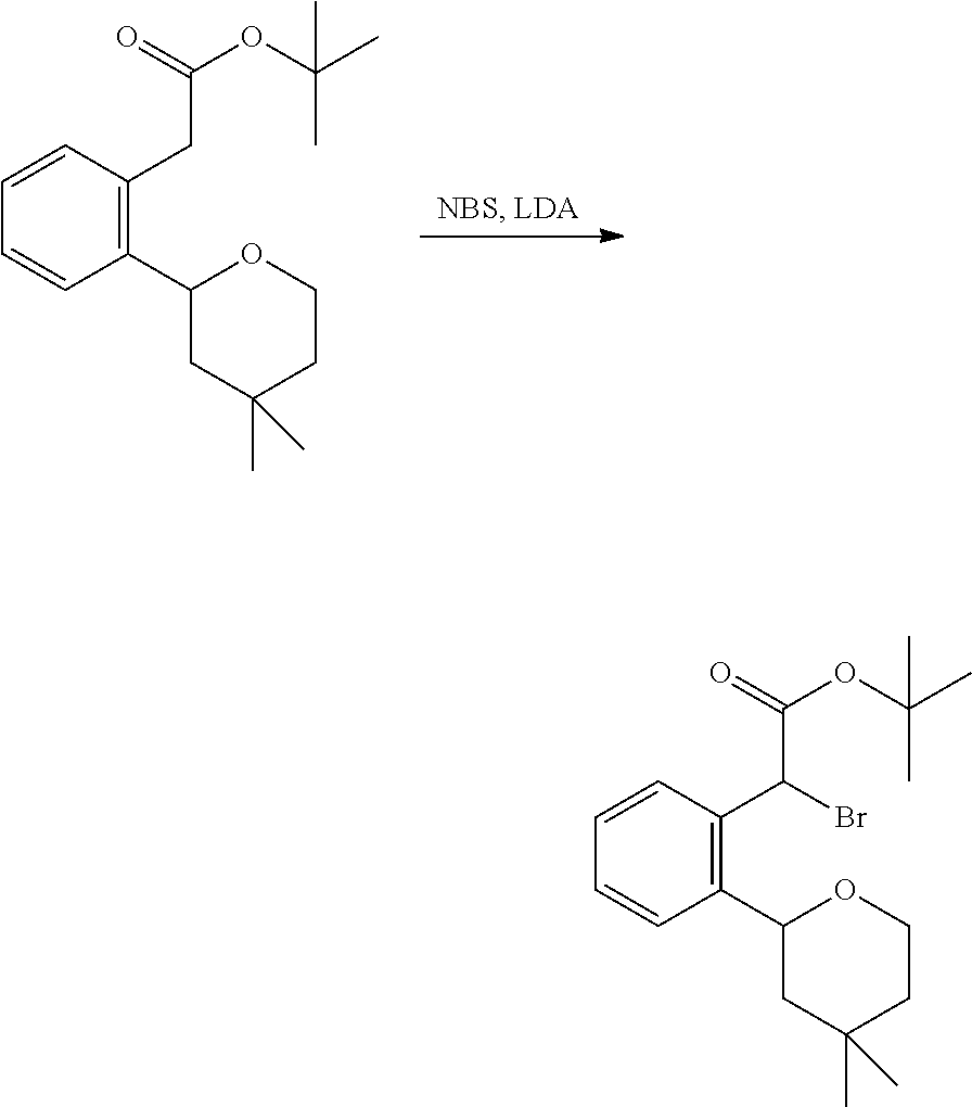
C1=CC(CC(OC(C)(C)C)=O)=C(C2CC(C)(C)CCO2)C=C1.C1=CC(C(C(OC(C)(C)C)=O)Br)=C(C2CC(C)(C)CCO2)C=C1
